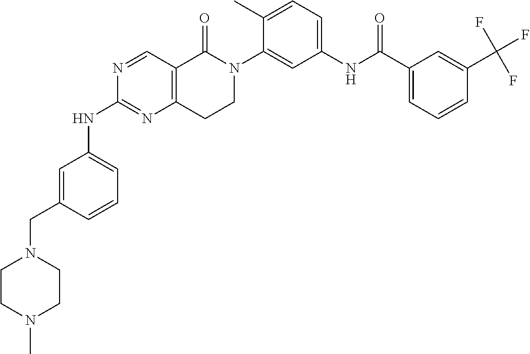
C1=CC=C(NC2=NC3=C(C=N2)C(=O)N(C2=CC(NC(C4=CC=CC(C(F)(F)F)=C4)=O)=CC=C2C)CC3)C=C1CN1CCN(C)CC1
